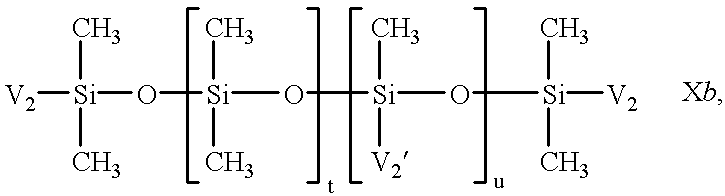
[V2][Si](O[Si](O[Si](O[Si](C)(C)[V2])(C)[V2])(C)C)(C)C
